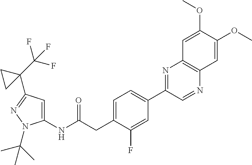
C1(NC(CC2=CC=C(C3=NC4=C(N=C3)C=C(OC)C(OC)=C4)C=C2F)=O)=CC(C2(C(F)(F)F)CC2)=NN1C(C)(C)C
